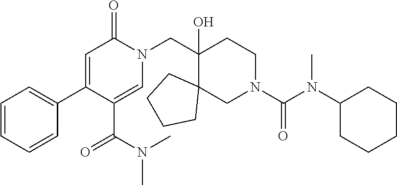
C1(C2=CC=CC=C2)=CC(=O)N(CC2(O)C3(CCCC3)CN(C(=O)N(C3CCCCC3)C)CC2)C=C1C(N(C)C)=O
